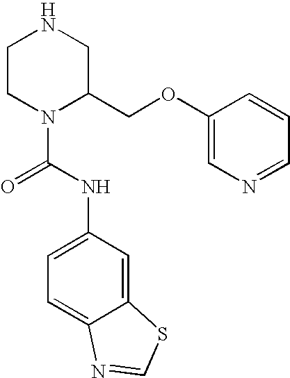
C1CN(C(=O)NC2=CC=C3C(=C2)SC=N3)C(COC2=CN=CC=C2)CN1
